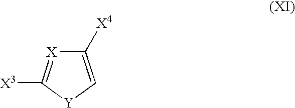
C1([X4])=C[Y]C([X3])=[X]1
